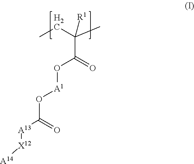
CCC(C)([R1])C(=O)O[A1]OC([A13][X12][A14])=O
